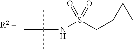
N(S(CC1CC1)(=O)=O)C(C)(C)C
